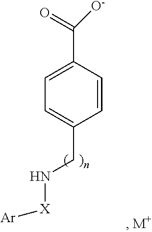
C1=C(C([O-])=O)C=CC(CN[X][Ar])=C1
